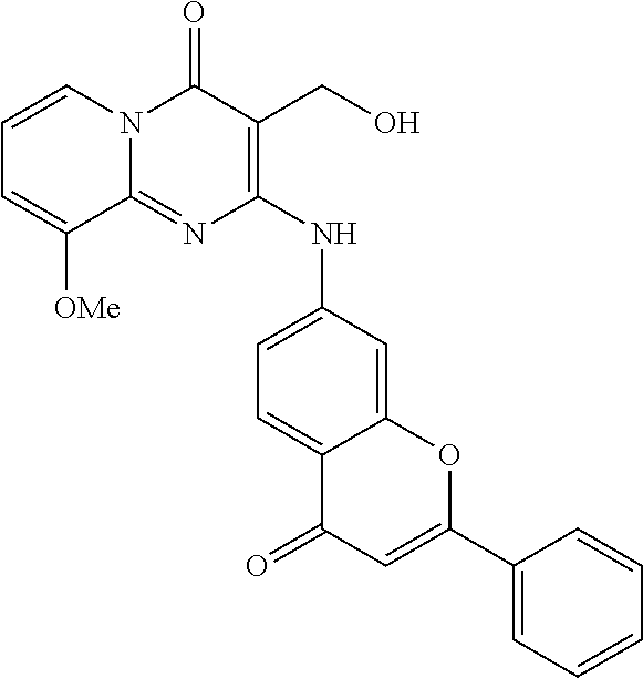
C12=NC(NC3=CC=C4C(=C3)OC(C3=CC=CC=C3)=CC4=O)=C(CO)C(=O)N1C=CC=C2[OMe]
